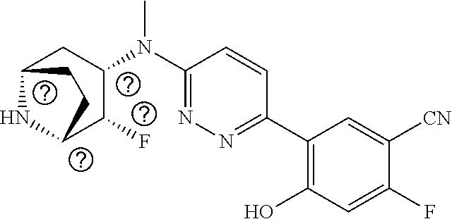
C1(C2=C(O)C=C(F)C([CN])=C2)=NN=C(N(C2CC3NC(C2F)CC3)C)C=C1
